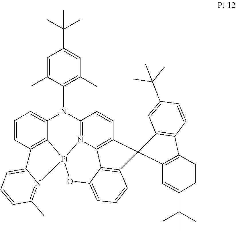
C1(N2C3=CC=CC4=C3[Pt]3(OC5=CC=CC6=C5C5=C(C=CC2=N35)C62C3=C(C=CC(C(C)(C)C)=C3)C3=C2C=C(C(C)(C)C)C=C3)N2=C(C)C=CC=C42)=C(C)C=C(C(C)(C)C)C=C1C
